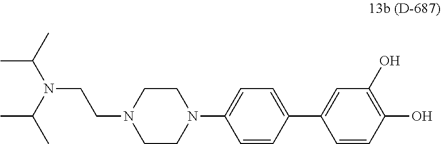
CC(N(CCN1CCN(C2=CC=C(C3=CC(O)=C(O)C=C3)C=C2)CC1)C(C)C)C
